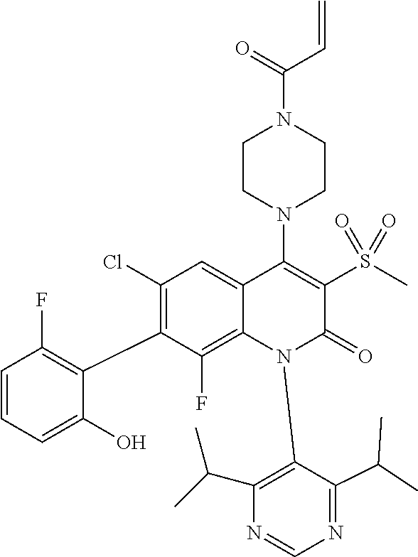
C1(Cl)=C(C2=C(F)C=CC=C2O)C(F)=C2C(=C1)C(N1CCN(C(=O)C=C)CC1)=C(S(=O)(=O)C)C(=O)N2C1=C(C(C)C)N=CN=C1C(C)C
